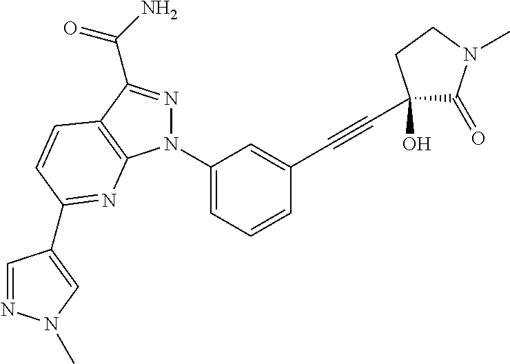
C1(N2N=C(C(=O)N)C3=C2N=C(C2=CN(C)N=C2)C=C3)=CC=CC(C#CC2(O)C(=O)N(C)CC2)=C1
